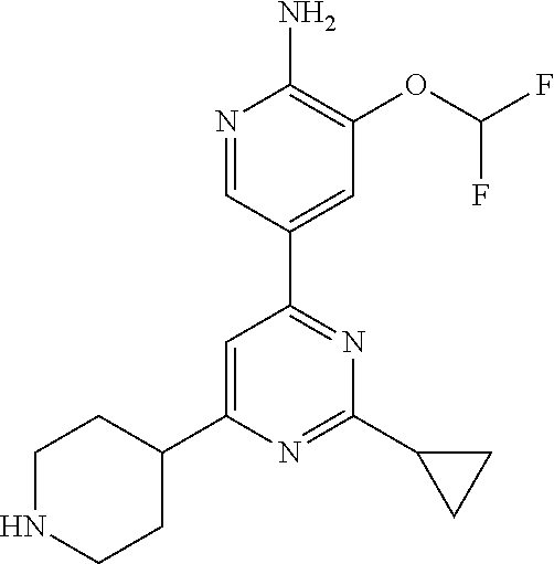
N1=CC(C2=NC(C3CC3)=NC(C3CCNCC3)=C2)=CC(OC(F)F)=C1N
